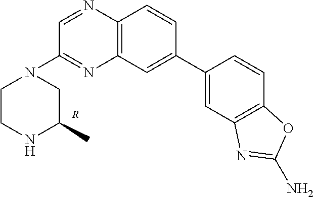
C1(N2CCNC(C)C2)=NC2=C(N=C1)C=CC(C1=CC3=C(C=C1)OC(N)=N3)=C2.[R]
